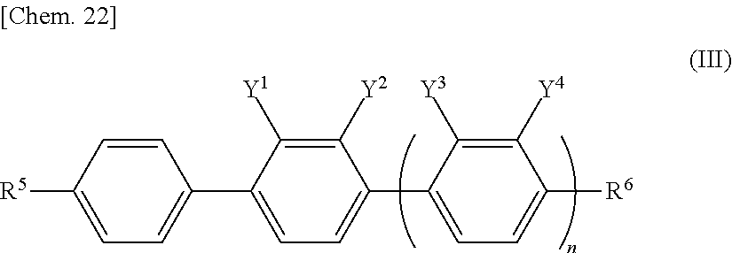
[R5]C1=CC=C(C2=CC=C(C3=CC=C([R6])C([Y4])=C3[Y3])C([Y2])=C2[Y1])C=C1
